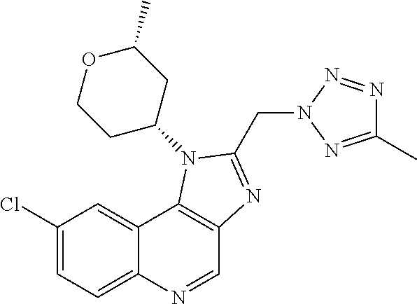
C1(Cl)=CC=C2C(=C1)C1=C(C=N2)N=C(CN2N=NC(C)=N2)N1C1CC(C)OCC1
